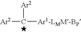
[Ar2]C([Ar2])[Ar1-LMM-BP]
